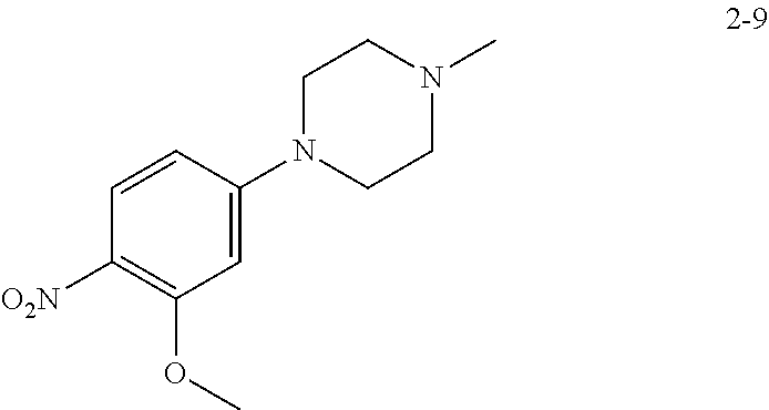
C1=C(N2CCN(C)CC2)C=CC([O2N])=C1OC
